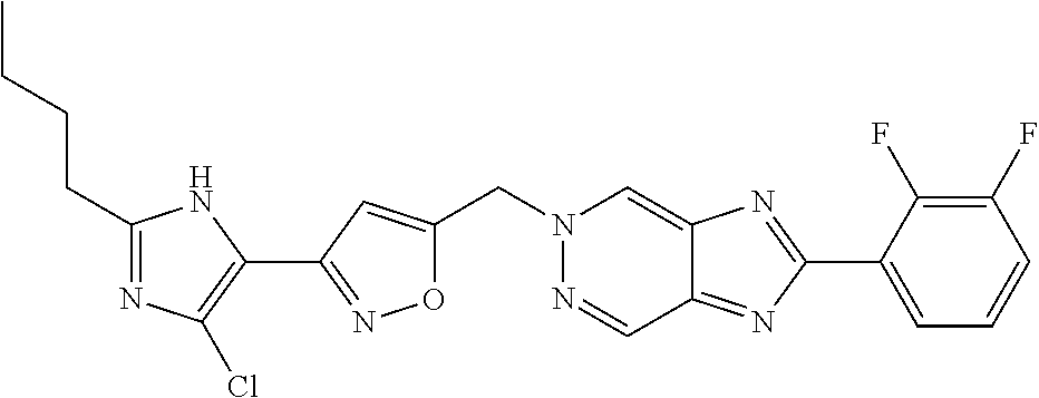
O1C(CN2N=CC3=NC(C4=CC=CC(F)=C4F)=NC3=C2)=CC(C2=C(Cl)N=C(CCCC)N2)=N1
